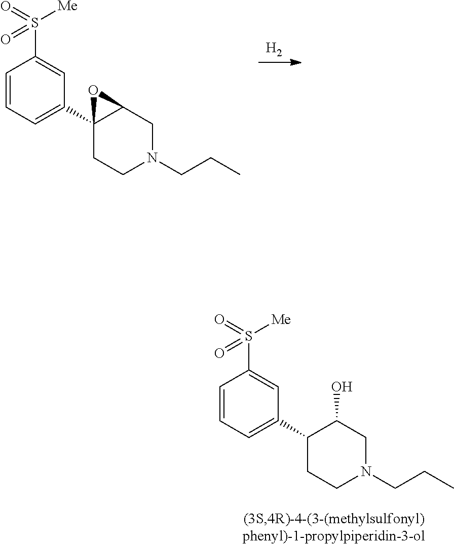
C1=CC=C(C23C(CN(CCC)CC2)O3)C=C1S(=O)([Me])=O.[H2].C1=CC=C(C2C(O)CN(CCC)CC2)C=C1S(=O)([Me])=O
